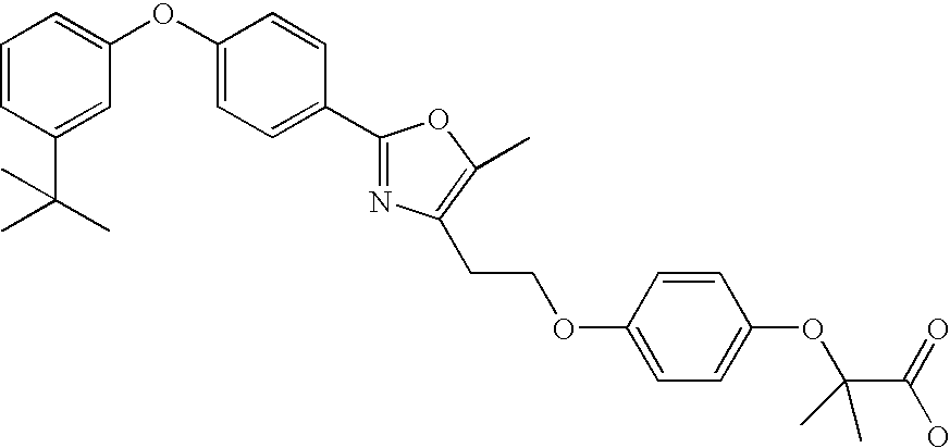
C(COC1=CC=C(OC(C(=O)O)(C)C)C=C1)C1=C(C)OC(C2=CC=C(OC3=CC=CC(C(C)(C)C)=C3)C=C2)=N1
